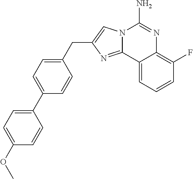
C1=C(CC2=CN3C(=N2)C2=CC=CC(F)=C2N=C3N)C=CC(C2=CC=C(OC)C=C2)=C1
